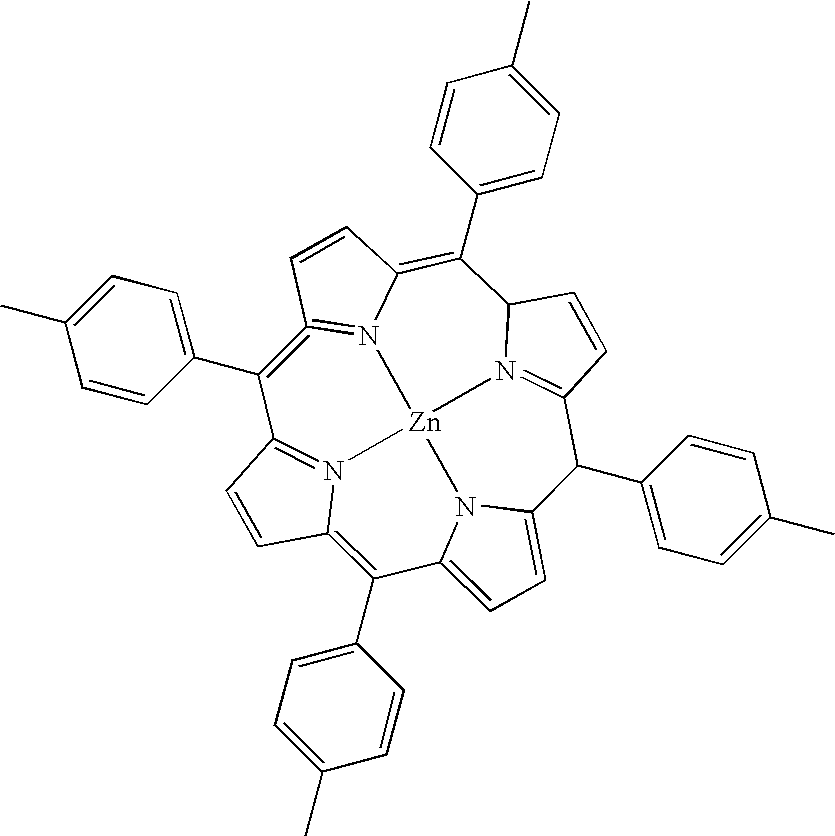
C1=C2N3C(=C1)C(C1=CC=C(C)C=C1)=C1C=CC4=N1[Zn]31N3=C(C=CC3C(C3=CC=C(C)C=C3)=C3C=CC(=N31)=C4C1=CC=C(C)C=C1)C2C1=CC=C(C)C=C1
